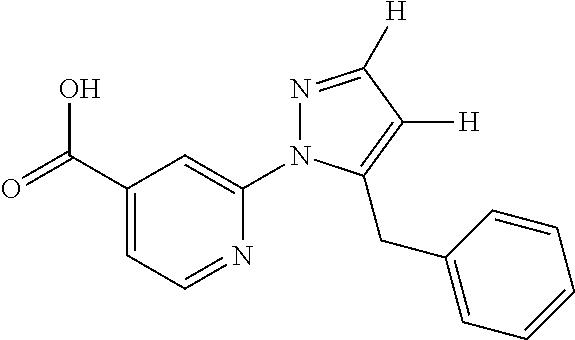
C1(C(=O)O)=CC=NC(N2N=C([H])C([H])=C2CC2=CC=CC=C2)=C1
